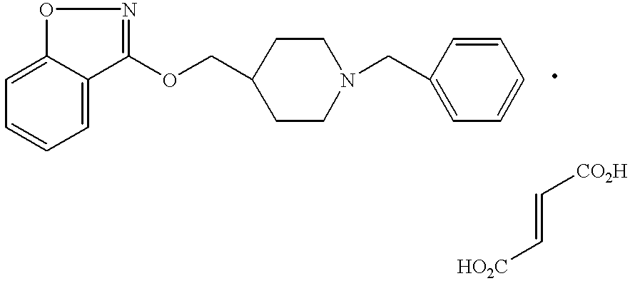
C1(OCC2CCN(CC3=CC=CC=C3)CC2)=NOC2=CC=CC=C12.C(=C[HO2C])[CO2H]
